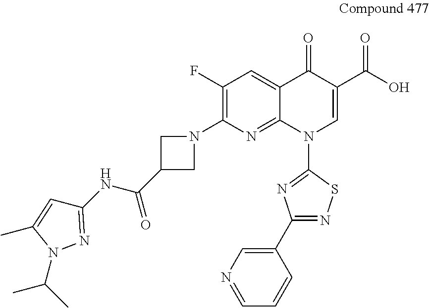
C1(F)=C(N2CC(C(NC3=NN(C(C)C)C(C)=C3)=O)C2)N=C2C(=C1)C(=O)C(C(O)=O)=CN2C1=NC(C2=CN=CC=C2)=NS1
